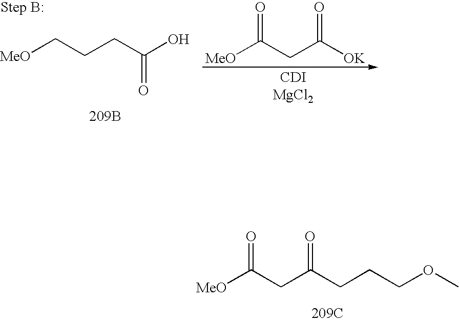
[MeO]CCCC(O)=O.[209B].[MeO]C(CC([OK])=O)=O.[MeO]C(CC(CCCOC)=O)=O.[209C]
